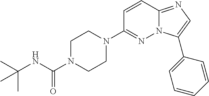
C1=CC2=NC=C(C3=CC=CC=C3)N2N=C1N1CCN(C(NC(C)(C)C)=O)CC1
